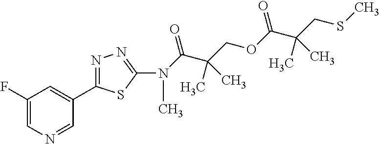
C1(F)=CN=CC(C2=NN=C(N(C)C(C(COC(C(CSC)(C)C)=O)(C)C)=O)S2)=C1
